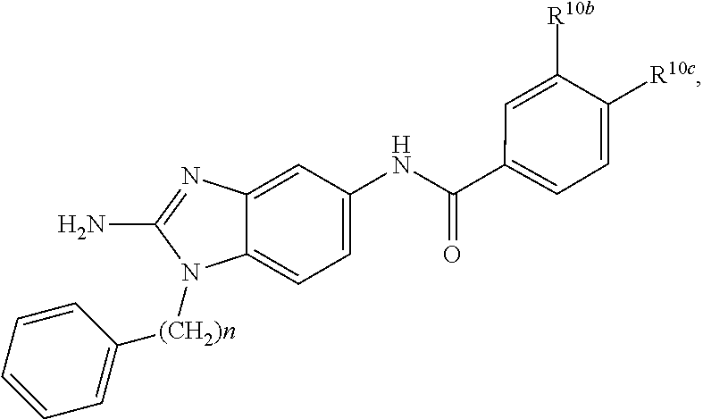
C12=CC=C(NC(=O)C3=CC=C([R10c])C([R10b])=C3)C=C1N=C(N)N2[(CH2)n]C1=CC=CC=C1
